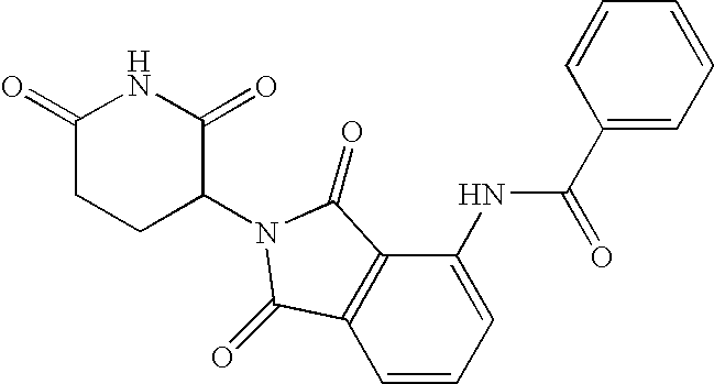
C1(NC(=O)C2=CC=CC=C2)=CC=CC2=C1C(=O)N(C1C(=O)NC(=O)CC1)C2=O
